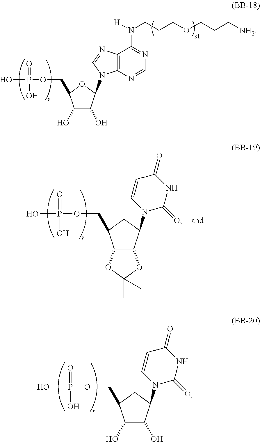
C1(O)C(O)C(N2C3=C(C(N([H])CCCOCCC[NH2])=NC=N3)N=C2)OC1COP(O)(=O)O.C1(O)C(O)C(N2C(=O)NC(=O)C=C2)CC1COP(O)(=O)O.C12C(C(N3C(=O)NC(=O)C=C3)CC1COP(O)(=O)O)OC(C)(C)O2
